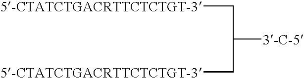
C([5-CTATCTGACRTTCTCTGT-3])C([3-C-5])C[5-CTATCTGACRTTCTCTGT-3]
